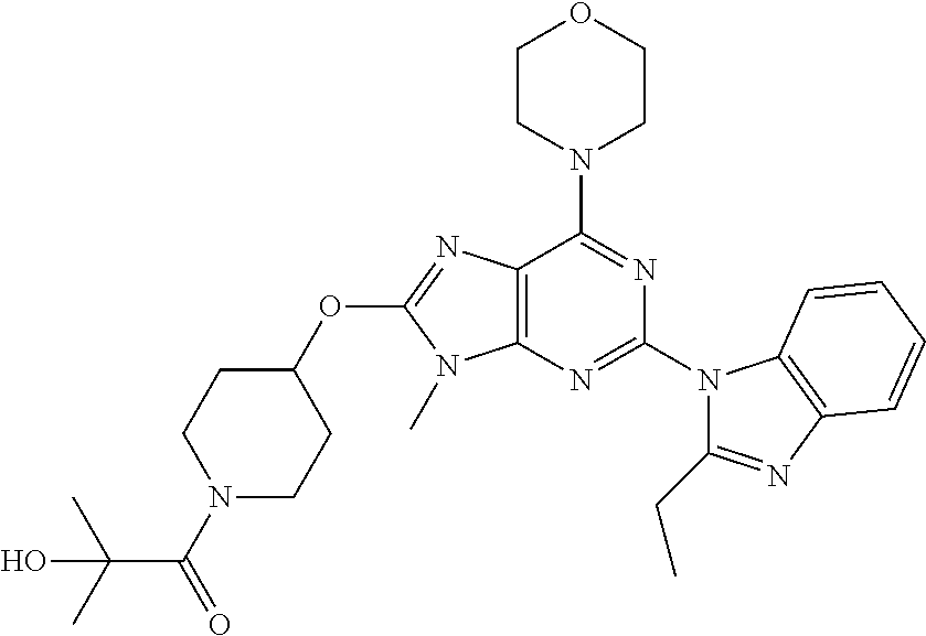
C12=C(N=C(N3C(CC)=NC4=C3C=CC=C4)N=C1N1CCOCC1)N(C)C(OC1CCN(C(=O)C(C)(C)O)CC1)=N2
